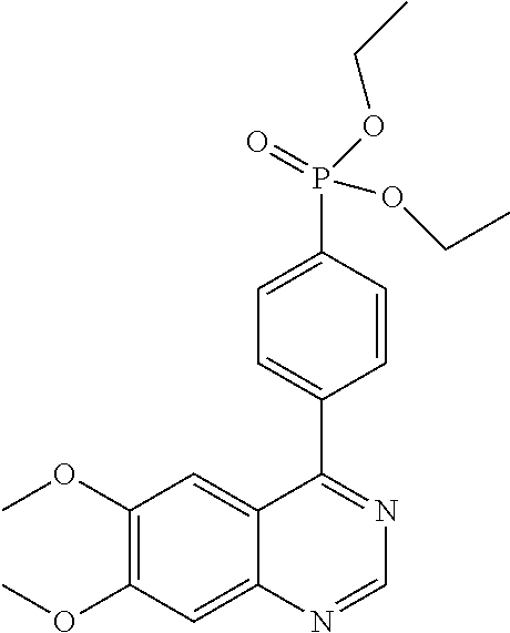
C1(OC)=C(OC)C=C2C(=C1)C(C1=CC=C(P(OCC)(OCC)=O)C=C1)=NC=N2
